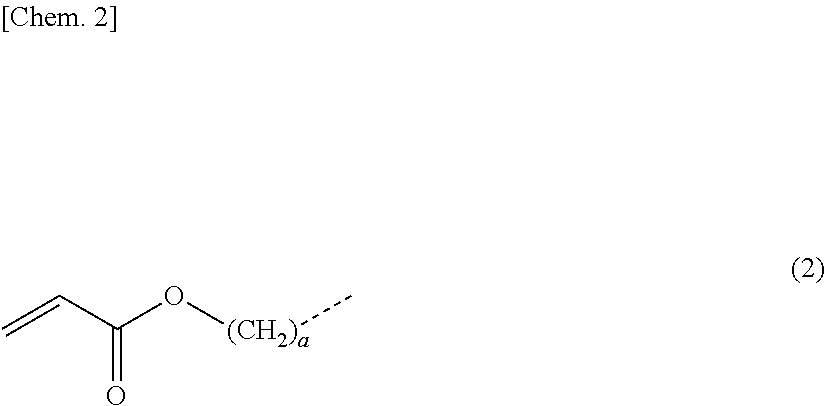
C=CC(=O)O[(CH2)a]C
